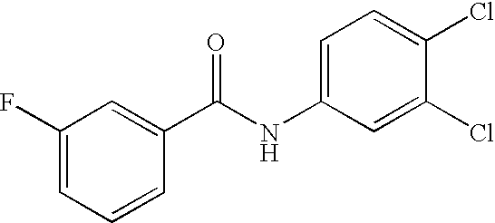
C1(F)=CC=CC(C(NC2=CC=C(Cl)C(Cl)=C2)=O)=C1
